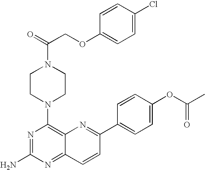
N1=C(N)N=C2C(=C1N1CCN(C(=O)COC3=CC=C(Cl)C=C3)CC1)N=C(C1=CC=C(OC(C)=O)C=C1)C=C2
